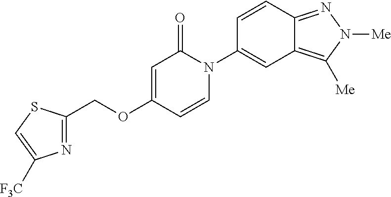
C(OC1=CC(=O)N(C2=CC3=C([Me])N([Me])N=C3C=C2)C=C1)C1=NC([F3C])=CS1
